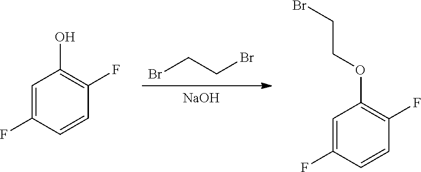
[NaOH].BrCCBr.C1=C(F)C=CC(F)=C1O.C1=C(F)C=CC(F)=C1OCCBr
